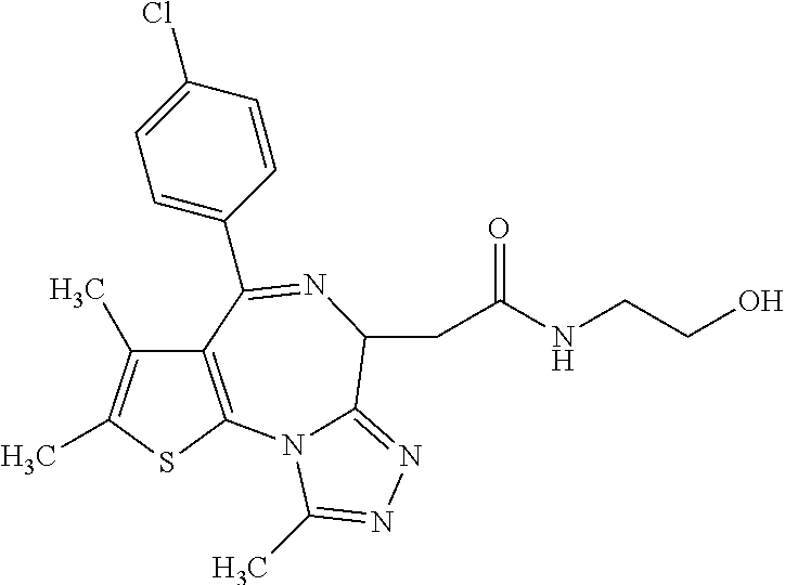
C12=C(SC(C)=C1C)N1C(=NN=C1C)C(CC(=O)NCCO)N=C2C1=CC=C(Cl)C=C1
